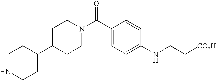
C1NCCC(C2CCN(C(C3=CC=C(NCC[CO2H])C=C3)=O)CC2)C1
